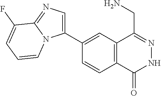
C1(C2=CN=C3N2C=CC=C3F)=CC2=C(C=C1)C(=O)NN=C2CN
